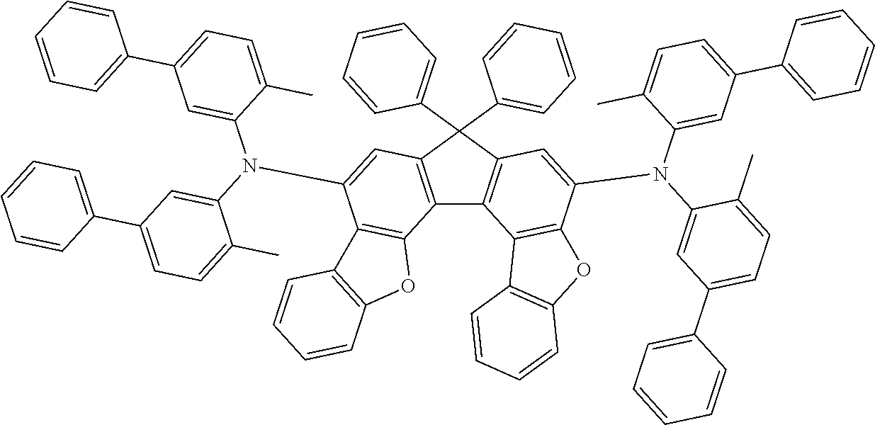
C12=C(C(C3=CC=CC=C3)(C3=CC=CC=C3)C3=C1C1=C(C(N(C4=CC(C5=CC=CC=C5)=CC=C4C)C4=CC(C5=CC=CC=C5)=CC=C4C)=C3)OC3=C1C=CC=C3)C=C(N(C1=CC(C3=CC=CC=C3)=CC=C1C)C1=CC(C3=CC=CC=C3)=CC=C1C)C1=C2OC2=C1C=CC=C2
